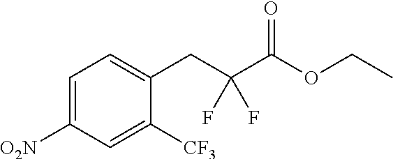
C1([O2N])=CC=C(CC(C(OCC)=O)(F)F)C([CF3])=C1
